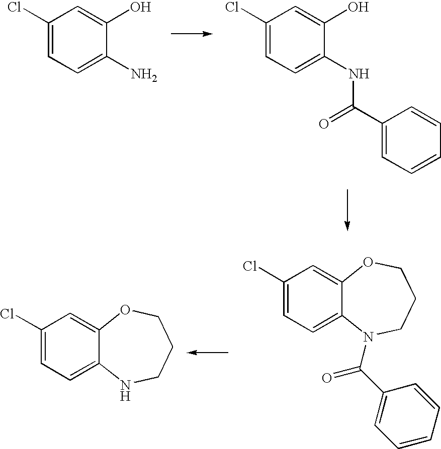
C1(Cl)=CC=C(N)C(O)=C1.C1(Cl)=CC=C(NC(C2=CC=CC=C2)=O)C(O)=C1.C1(Cl)=CC=C2C(=C1)OCCCN2C(C1=CC=CC=C1)=O.C1(Cl)=CC=C2C(=C1)OCCCN2
